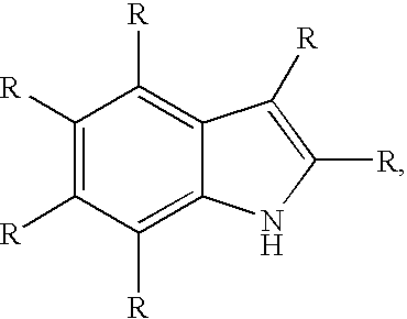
C1([R])=C([R])C([R])=C2C(=C1[R])C([R])=C([R])N2
